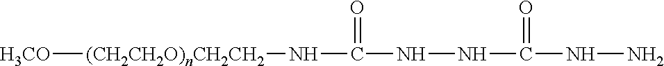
[H3CO][(CH2CH2O)nCH2CH2]NC(=O)NNC(NN)=O
